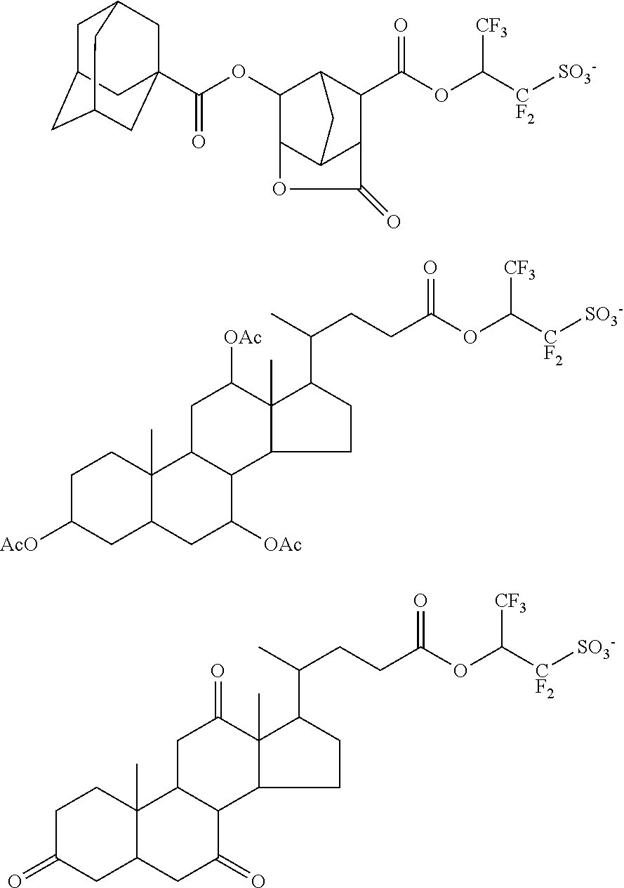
C(OC([CF2][SO3-])[CF3])(=O)C1C2C3C(C(OC(=O)C45CC6CC(CC(C4)C6)C5)C1C3)OC2=O.C(OC([CF2][SO3-])[CF3])(=O)CCC(C)C1CCC2C3C([OAc])CC4CC([AcO])CCC4(C)C3CC([OAc])C12C.C(OC([CF2][SO3-])[CF3])(=O)CCC(C)C1CCC2C3C(=O)CC4CC(=O)CCC4(C)C3CC(=O)C12C
